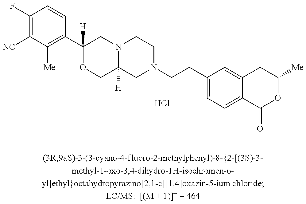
C1([NC])=C(F)C=CC(C2([H])OCC3([H])N(C2)CCN(CCC2=CC=C4C(=C2)CC([Me])OC4=O)C3)=C1[Me].Cl
